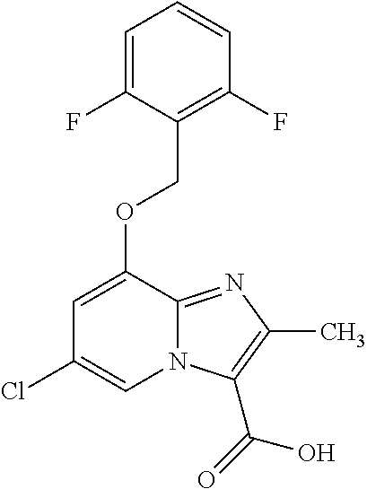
N12C(=NC(C)=C1C(=O)O)C(OCC1=C(F)C=CC=C1F)=CC(Cl)=C2
